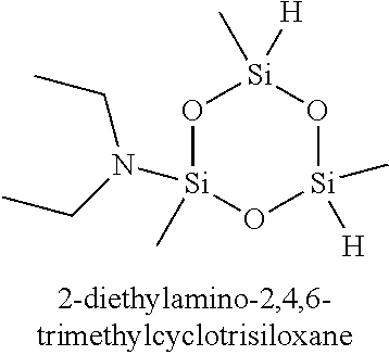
O1[Si](N(CC)CC)(C)O[Si](C)([H])O[Si]1(C)[H]
